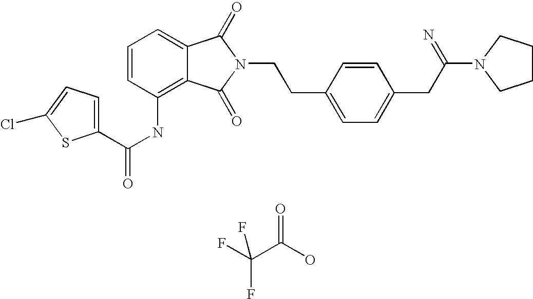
C1=C2C(=C(NC(=O)C3=CC=C(Cl)S3)C=C1)C(=O)N(CCC1=CC=C(CC(N3CCCC3)=N)C=C1)C2=O.O=C(O)C(F)(F)F
